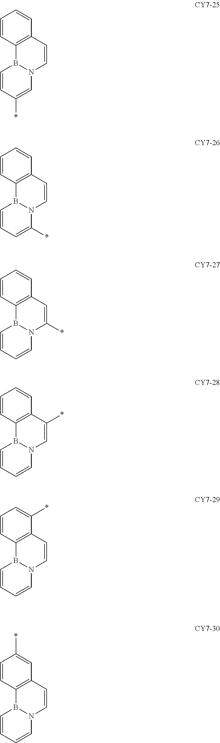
C1=CC2=C(C=C1)C=CN1B2C=CC(*)=C1.C1=CC2=C(C=C1)C=CN1B2C=CC=C1*.C1=CC2=C(C=C1)C=C(*)N1B2C=CC=C1.C1=CC2=C(C=C1)C(*)=CN1B2C=CC=C1.C1=CC2=C(C(*)=C1)C=CN1B2C=CC=C1.C1=CC2=C(C=C1*)C=CN1B2C=CC=C1
